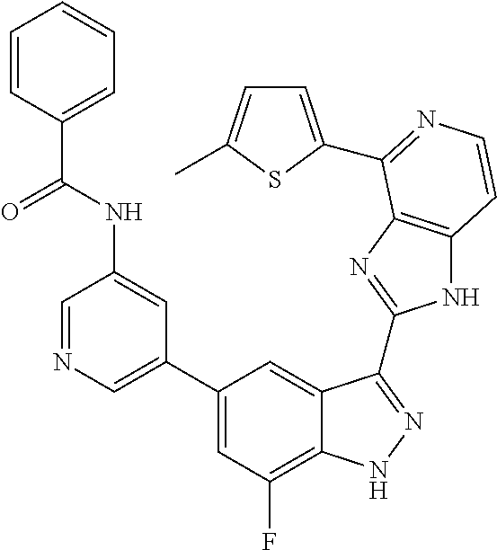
C1=C(C2=CC(F)=C3C(=C2)C(C2=NC4=C(N2)C=CN=C4C2=CC=C(C)S2)=NN3)C=C(NC(=O)C2=CC=CC=C2)C=N1
